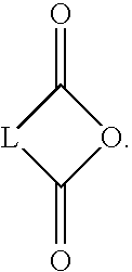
C1(=O)[L]C(=O)O1
